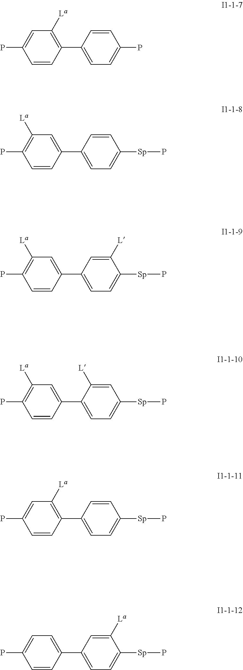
C1=CC(C2=CC=C(P)C=C2)=C([La])C=C1P.C1=CC(C2=CC=C([Sp]P)C=C2)=CC([La])=C1P.C1=CC(C2=CC=C([Sp]P)C([L])=C2)=CC([La])=C1P.C1=CC(C2=CC=C([Sp]P)C=C2[L])=CC([La])=C1P.C1=CC(C2=CC=C([Sp]P)C=C2)=C([La])C=C1P.C1=CC(C2=CC=C([Sp]P)C([La])=C2)=CC=C1P
